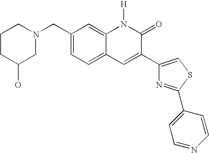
C1CC(O)CN(CC2=CC=C3C(=C2)N([H])C(=O)C(C2=CSC(C4=CC=NC=C4)=N2)=C3)C1
